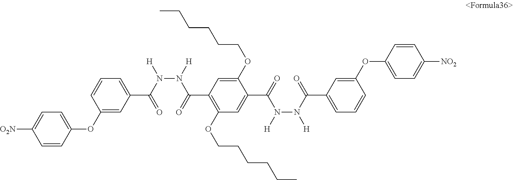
C1=CC(OC2=CC(C(N(N([H])C(C3=C(OCCCCCC)C=C(C(N(N([H])C(C4=CC=CC(OC5=CC=C([NO2])C=C5)=C4)=O)[H])=O)C(OCCCCCC)=C3)=O)[H])=O)=CC=C2)=CC=C1[O2N]
